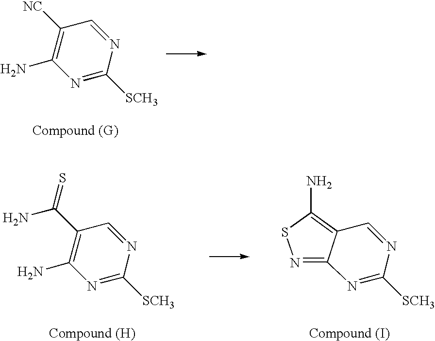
C1([NC])=C(N)N=C([SCH3])N=C1.C1(C(=S)N)=C(N)N=C([SCH3])N=C1.N1=C([SCH3])N=CC2=C(N)SN=C12
